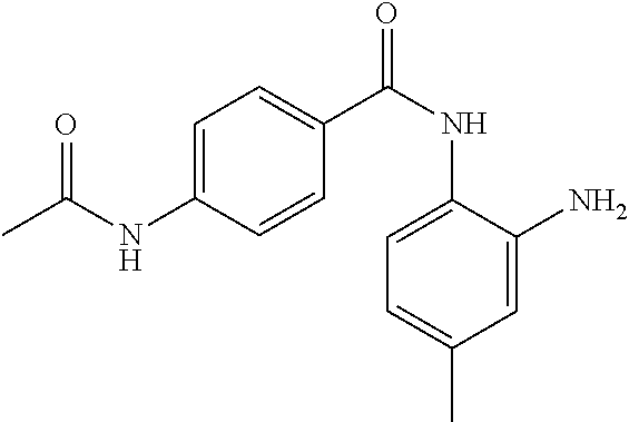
C1=C(NC(C)=O)C=CC(C(NC2=CC=C(C)C=C2N)=O)=C1
